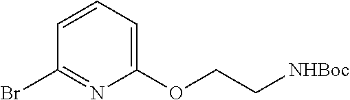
C1(OCC[NHBoc])=CC=CC(Br)=N1
